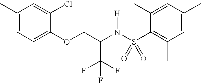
C1(C)=CC=C(OCC(N(S(C2=C(C)C=C(C)C=C2C)(=O)=O)[H])C(F)(F)F)C(Cl)=C1
